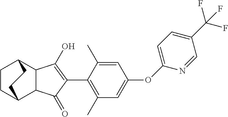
C1CC2C3C(C1CC2)C(O)=C(C1=C(C)C=C(OC2=CC=C(C(F)(F)F)C=N2)C=C1C)C3=O
